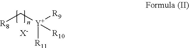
[R8]C[Y]([R9])([R11])[R10].[X-]
